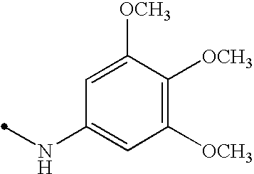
N(C1=CC([OCH3])=C([OCH3])C([OCH3])=C1)C
